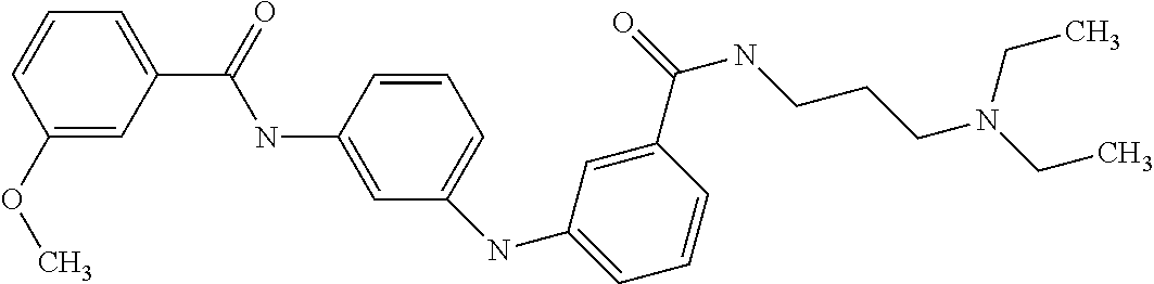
C1(OC)=CC(C(=O)NC2=CC(NC3=CC=CC(C(=O)NCCCN(CC)CC)=C3)=CC=C2)=CC=C1
